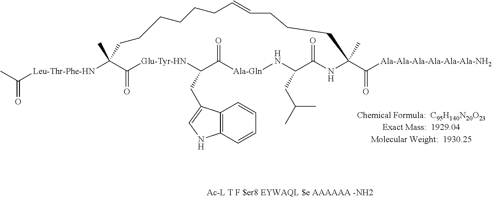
CC([Leu-Thr-Phe-HN]C1(C)C(=O)[Glu-Tyr-HN]C(CC2=CNC3=C2C=CC=C3)C(=O)[Ala-Gln]NC(CC(C)C)C(=O)NC(C(=O)[Ala-Ala-Ala-Ala-Ala-Ala-NH2])(C)CCCC=CCCCCCC1)=O
